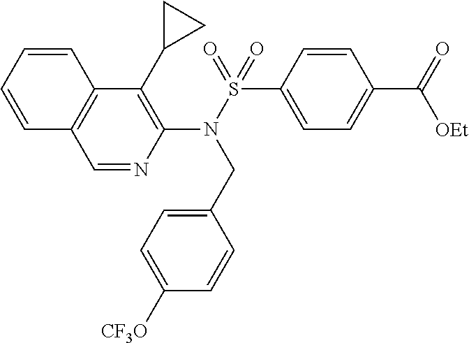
C1=NC(N(S(=O)(C2=CC=C(C(=O)[OEt])C=C2)=O)CC2=CC=C([CF3O])C=C2)=C(C2CC2)C2=C1C=CC=C2
